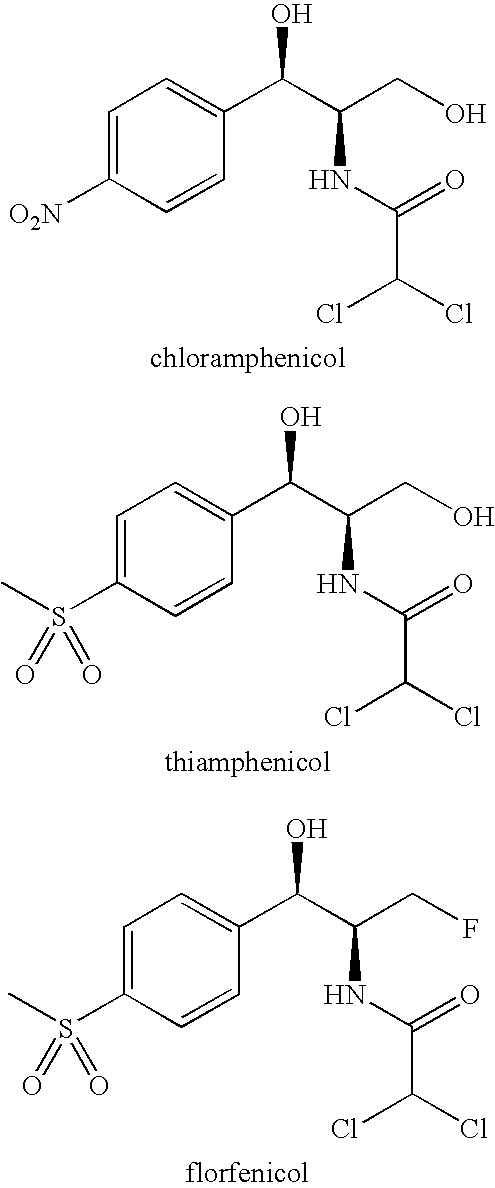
C1=C([O2N])C=CC(C(C(CO)NC(=O)C(Cl)Cl)O)=C1.C1=C(S(C)(=O)=O)C=CC(C(C(CO)NC(=O)C(Cl)Cl)O)=C1.C1=C(S(C)(=O)=O)C=CC(C(C(CF)NC(=O)C(Cl)Cl)O)=C1
